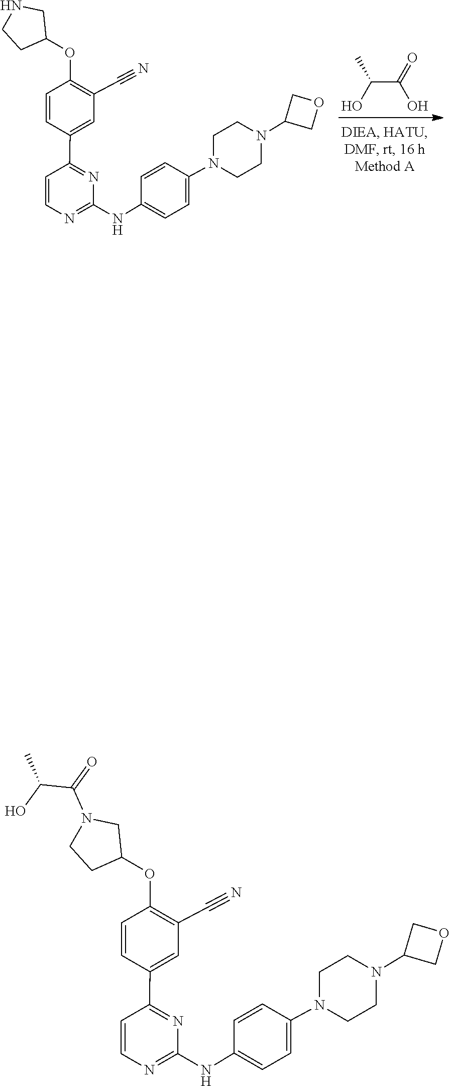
C(C(O)=O)(O)C.C1CN(C2=CC=C(NC3=NC=CC(C4=CC(C#N)=C(OC5CCNC5)C=C4)=N3)C=C2)CCN1C1COC1.C1CN(C2=CC=C(NC3=NC=CC(C4=CC(C#N)=C(OC5CCN(C(=O)C(O)C)C5)C=C4)=N3)C=C2)CCN1C1COC1
